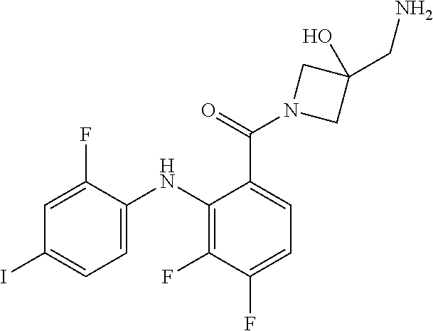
C1=C(F)C(NC2=C(F)C(F)=CC=C2C(=O)N2CC(O)(CN)C2)=CC=C1I
